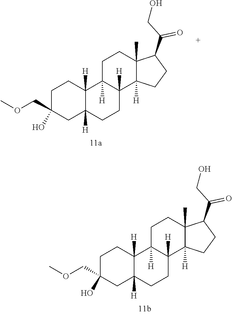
C1C(COC)(O)CC2([H])C([H])(C1)C1([H])C([H])(CC2)C2([H])C(C)(CC1)C(C(CO)=O)CC2.C1C(COC)(O)CC2([H])C([H])(C1)C1([H])C([H])(CC2)C2([H])C(C)(CC1)C(C(CO)=O)CC2
